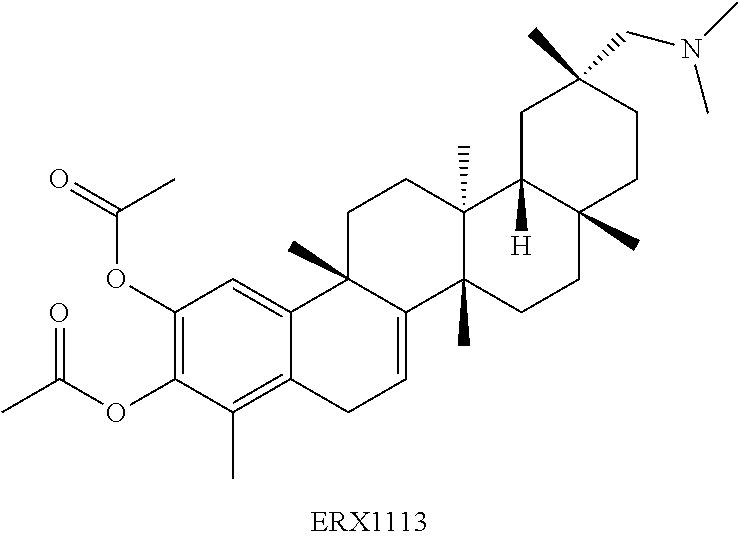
C1(OC(=O)C)=C(OC(C)=O)C(C)=C2C(=C1)C1(C)C(=CC2)C2(C)C(C)(CC1)C1([H])C(C)(CC2)CCC(C)(CN(C)C)C1
